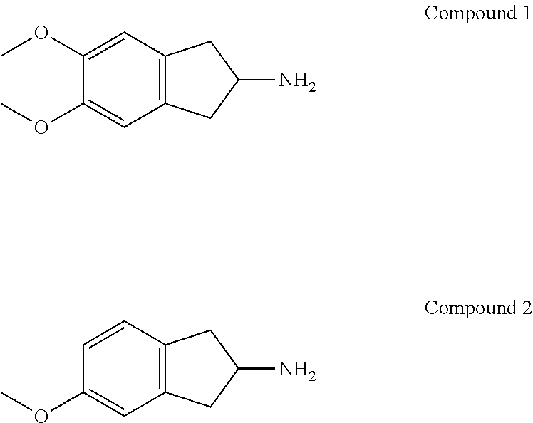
C12=C(CC(N)C1)C=C(OC)C(OC)=C2.C12=C(CC(N)C1)C=C(OC)C=C2
